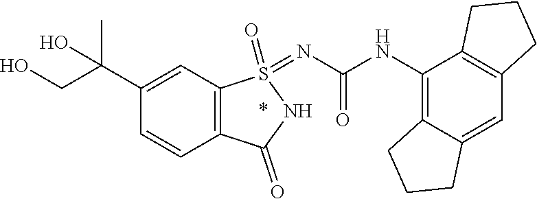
C12=C(NC(=O)N=S3(=O)C4=C(C=CC(C(CO)(C)O)=C4)C(=O)N3)C3=C(C=C1CCC2)CCC3
